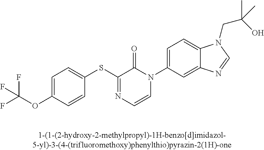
C1(SC2=NC=CN(C3=CC=C4C(=C3)N=CN4CC(O)(C)C)C2=O)=CC=C(OC(F)(F)F)C=C1
